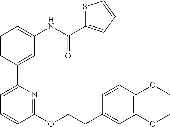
C1=CC(C2=CC=CC(OCCC3=CC(OC)=C(OC)C=C3)=N2)=CC(NC(C2=CC=CS2)=O)=C1
